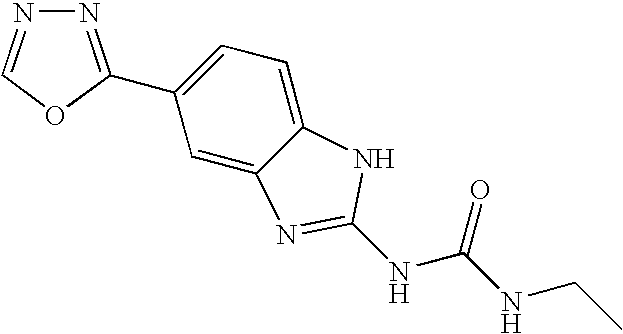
C1=C2C(=CC=C1C1=NN=CO1)NC(NC(NCC)=O)=N2
